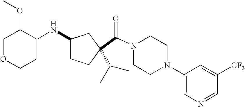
C(N1CCN(C2=CN=CC([CF3])=C2)CC1)(=O)C1(C(C)C)CCC(NC2C(OC)COCC2)C1
